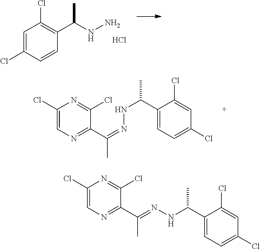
C1(Cl)=CN=C(C(=NNC(C2=CC=C(Cl)C=C2Cl)C)C)C(Cl)=N1.C1=C(Cl)C=CC(C(NN)C)=C1Cl.Cl.C1(Cl)=CN=C(C(=NNC(C2=CC=C(Cl)C=C2Cl)C)C)C(Cl)=N1
